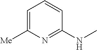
[Me]C1=CC=CC(NC)=N1
